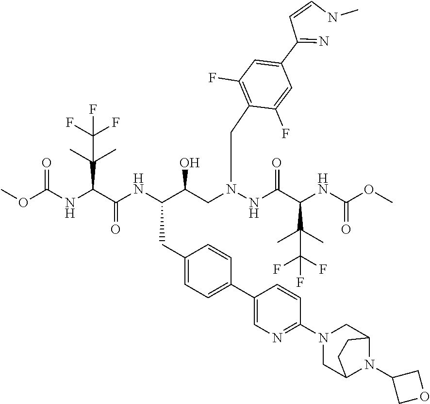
COC(NC(C(NC(C(CN(NC(C(NC(OC)=O)C(C)(C)C(F)(F)F)=O)CC1=C(F)C=C(C(=N)C=CNC)C=C1F)O)CC1=CC=C(C2=CN=C(N3CC4N(C5COC5)C(C3)CC4)C=C2)C=C1)=O)C(C)(C)C(F)(F)F)=O
